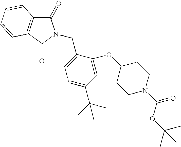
C1(CN2C(=O)C3=C(C2=O)C=CC=C3)=CC=C(C(C)(C)C)C=C1OC1CCN(C(OC(C)(C)C)=O)CC1
